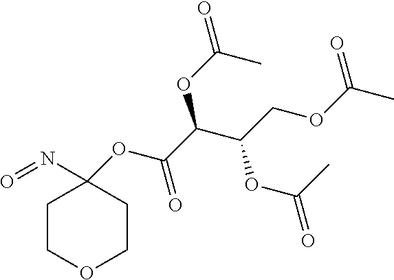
C1COCCC1(N=O)OC(C(C(COC(C)=O)OC(=O)C)OC(=O)C)=O
